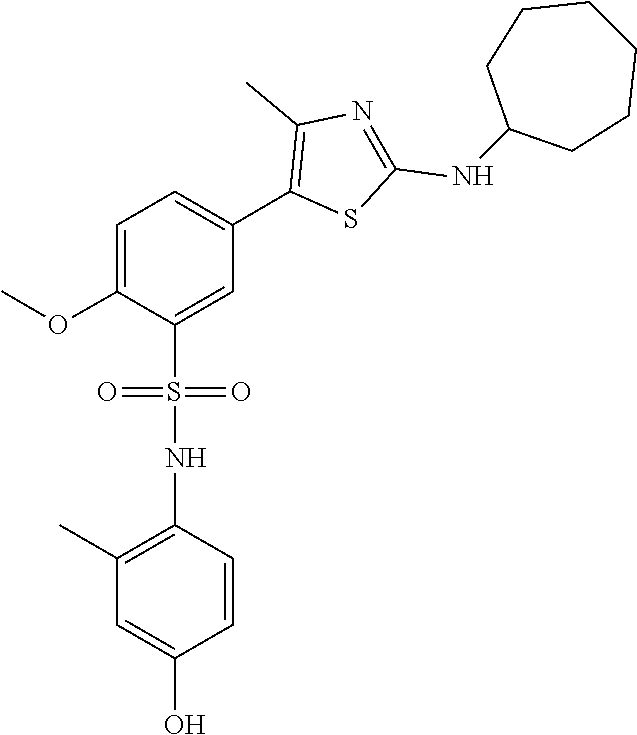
COC1=CC=C(C2=C(C)N=C(NC3CCCCCC3)S2)C=C1S(NC1=C(C)C=C(O)C=C1)(=O)=O
